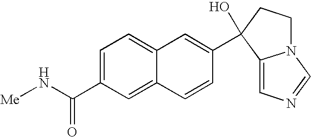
C1=C(C(N[Me])=O)C=C2C(=C1)C=C(C1(O)C3=CN=CN3CC1)C=C2
